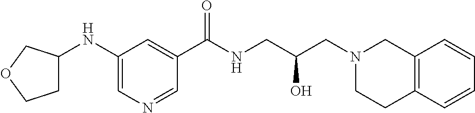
C1=C(NC2CCOC2)C=C(C(NCC(CN2CC3=C(CC2)C=CC=C3)O)=O)C=N1
